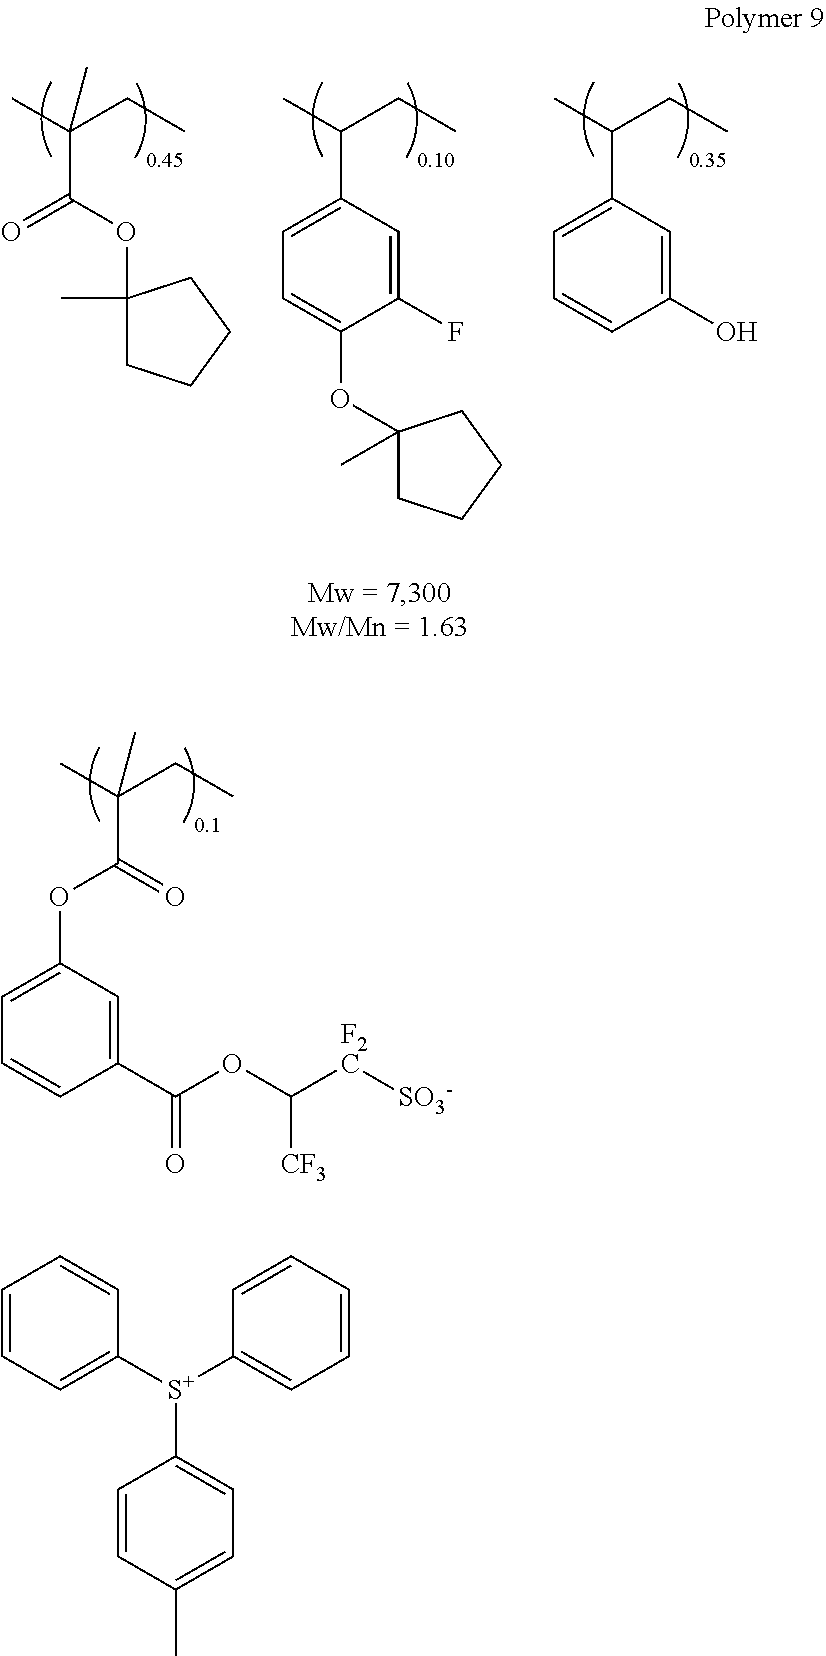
CC(CC)(C)C(OC1(C)CCCC1)=O.CC(CC)C1=CC=C(OC2(C)CCCC2)C(F)=C1.CC(CC)C1=CC=CC(O)=C1.CC(CC)(C(OC1=CC=CC(C(OC([F2C][SO3-])[CF3])=O)=C1)=O)C.C1=CC=C([S+](C2=CC=CC=C2)C2=CC=C(C)C=C2)C=C1
